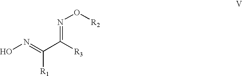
ON=C(C([R3])=NO[R2])[R1]
